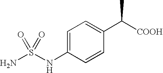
C1=C(NS(N)(=O)=O)C=CC(C([COOH])C)=C1
